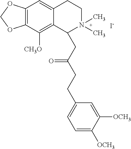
[I-].C12=C(C([CH3O])=C3C(=C1)CCN(C)(C)C3CC(CCC1=CC=C([OCH3])C([OCH3])=C1)=O)OCO2
